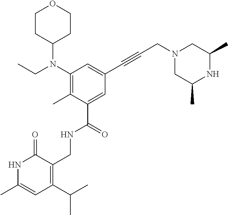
C1(N(CC)C2CCOCC2)=C(C)C(C(=O)NCC2=C(C(C)C)C=C(C)NC2=O)=CC(C#CCN2CC(C)NC(C)C2)=C1
